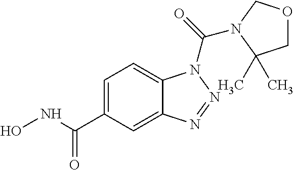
ONC(C1=CC=C2C(=C1)N=NN2C(=O)N1COCC1(C)C)=O
